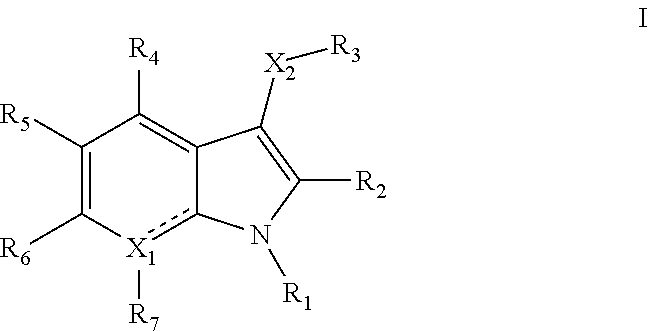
C1([R5])=C([R6])[X1]([R7])c2C(=C1[R4])C([X2][R3])=C([R2])N2[R1]
